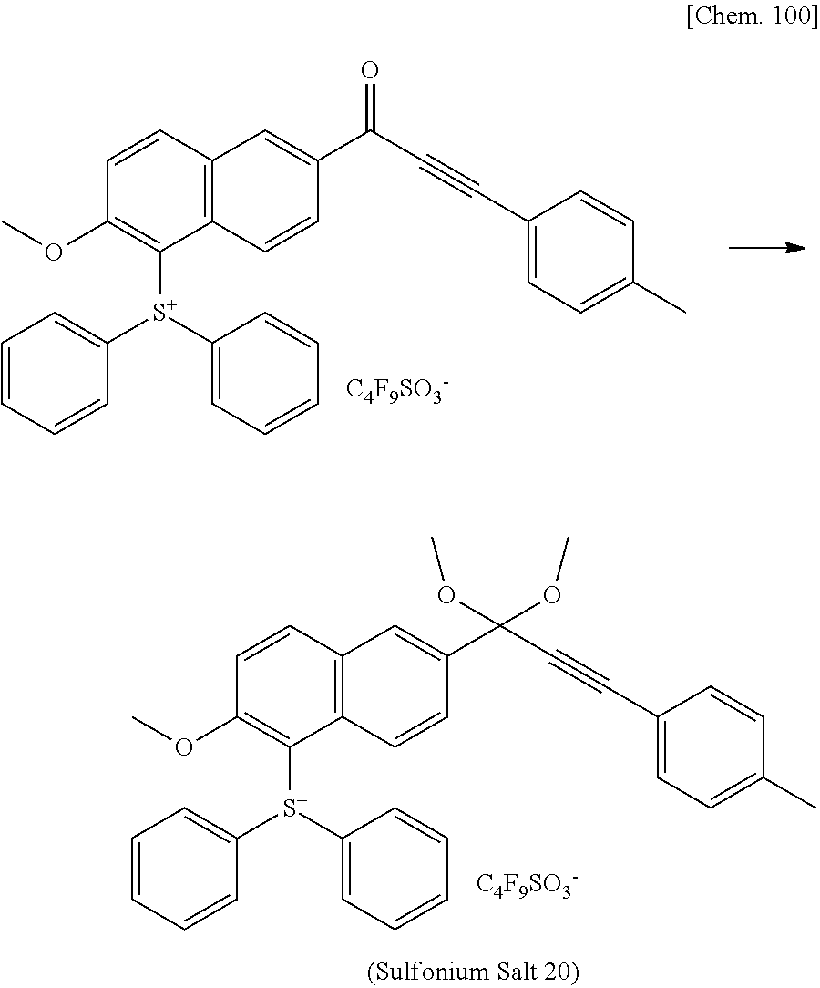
[C4F9SO3-].C1(OC)=C([S+](C2=CC=CC=C2)C2=CC=CC=C2)C2=C(C=C1)C=C(C(C#CC1=CC=C(C)C=C1)(OC)OC)C=C2.C1(OC)=C([S+](C2=CC=CC=C2)C2=CC=CC=C2)C2=C(C=C1)C=C(C(C#CC1=CC=C(C)C=C1)=O)C=C2.[C4F9SO3-]
